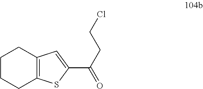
C1CCC2=C(C1)C=C(C(=O)CCCl)S2
